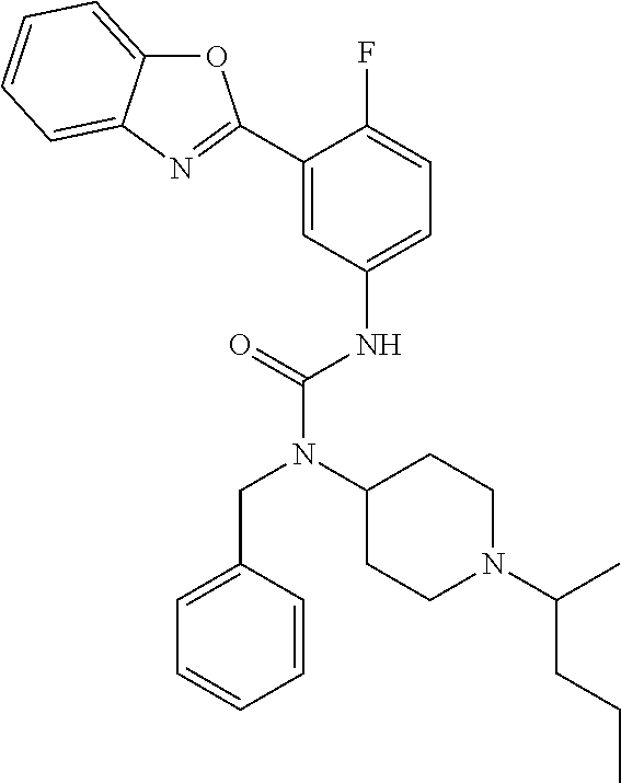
C1(C2=NC3=CC=CC=C3O2)=CC(NC(N(C2CCN(C(C)CCC)CC2)CC2=CC=CC=C2)=O)=CC=C1F
